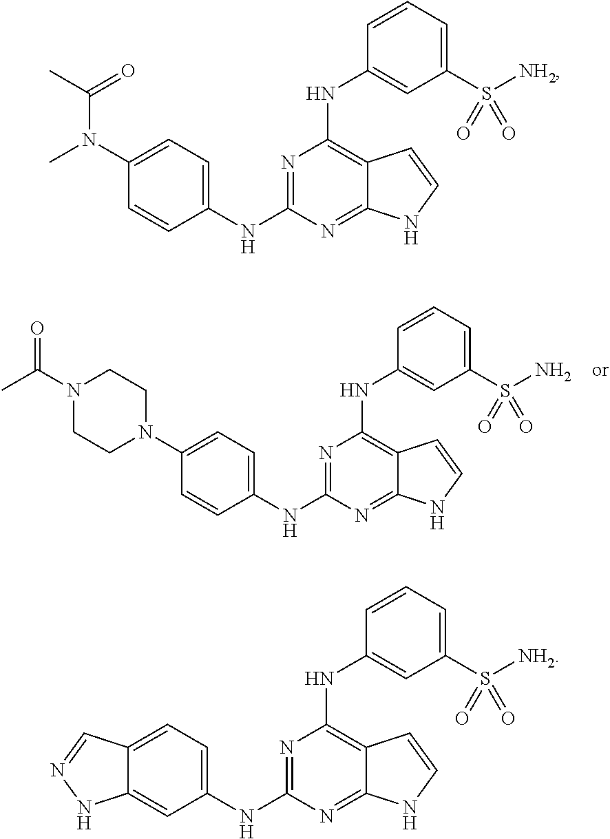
C1(NC2=NC(NC3=CC(S([NH2])(=O)=O)=CC=C3)=C3C(=N2)NC=C3)=CC=C(N(C(C)=O)C)C=C1.C1(NC2=NC(NC3=CC(S([NH2])(=O)=O)=CC=C3)=C3C(=N2)NC=C3)=CC=C2C(=C1)NN=C2.C1(NC2=NC(NC3=CC(S(N)(=O)=O)=CC=C3)=C3C(=N2)NC=C3)=CC=C(N2CCN(C(=O)C)CC2)C=C1
